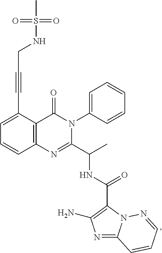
C1=C(C#CCNS(C)(=O)=O)C2=C(C=C1)N=C(C(C)NC(=O)C1=C(N)N=C3N1N=CC=C3)N(C1=CC=CC=C1)C2=O
